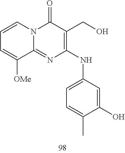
C1=CC=C([OMe])C2=NC(NC3=CC=C(C)C(O)=C3)=C(CO)C(=O)N12
